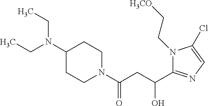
C1(N(CC)CC)CCN(C(CC(C2=NC=C(Cl)N2CC[H3CO])O)=O)CC1
